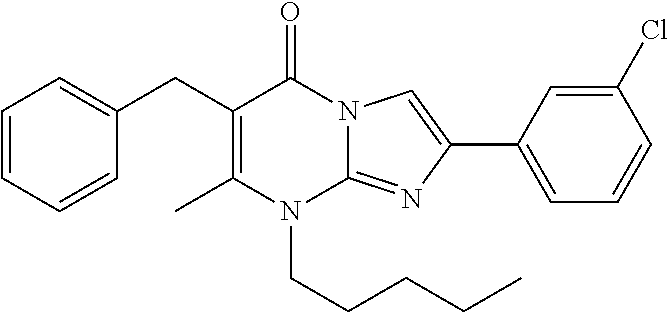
CC1=C(CC2=CC=CC=C2)C(=O)N2C(=NC(C3=CC=CC(Cl)=C3)=C2)N1CCCCC
